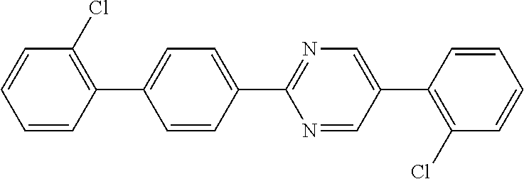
C1=CC(C2=NC=C(C3=C(Cl)C=CC=C3)C=N2)=CC=C1C1=C(Cl)C=CC=C1
